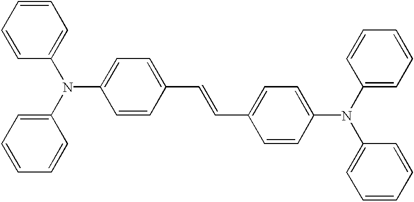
C1(C=CC2=CC=C(N(C3=CC=CC=C3)C3=CC=CC=C3)C=C2)=CC=C(N(C2=CC=CC=C2)C2=CC=CC=C2)C=C1
